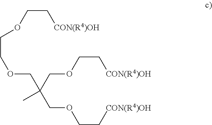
C(OCC[CON(R4)OH])C(COCC[CON(R4)OH])(C)COCCOCC[CON(R4)OH]
